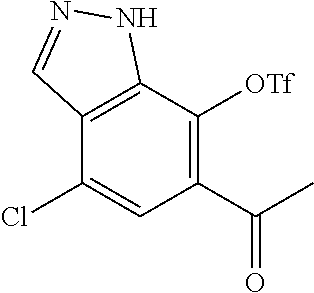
C1(Cl)=CC(C(C)=O)=C([OTf])C2=C1C=NN2
